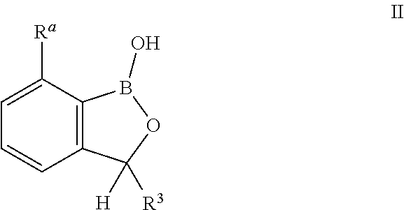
C12=C(C([Ra])=CC=C1)B(O)OC2([R3])[H]
